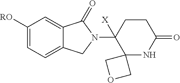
C1([RO])=CC=C2C(=C1)C(=O)N(C1([X])C3(NC(=O)CC1)COC3)C2
